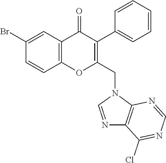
C1=CC2=C(C=C1Br)C(=O)C(C1=CC=CC=C1)=C(CN1C=NC3=C1N=CN=C3Cl)O2
